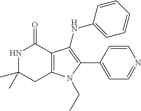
N1C(C)(C)CC2=C(C1=O)C(NC1=CC=CC=C1)=C(C1=CC=NC=C1)N2CC
